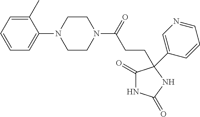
C1(C)=CC=CC=C1N1CCN(C(=O)CCC2(C3=CN=CC=C3)C(=O)NC(=O)N2)CC1
